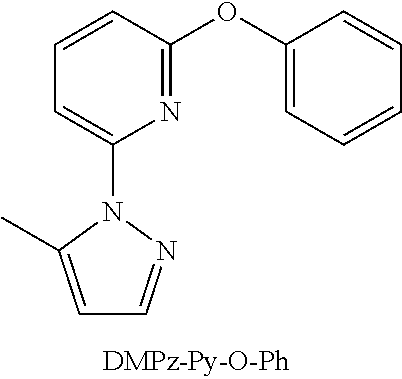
N1=C(OC2=CC=CC=C2)C=CC=C1N1C(C)=CC=N1
